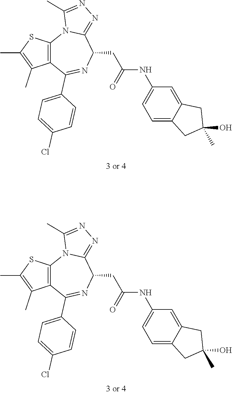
C12=C(SC(C)=C1C)N1C(=NN=C1C)C(CC(NC1=CC=C3C(=C1)CC(O)(C)C3)=O)N=C2C1=CC=C(Cl)C=C1.C12=C(SC(C)=C1C)N1C(=NN=C1C)C(CC(NC1=CC=C3C(=C1)CC(O)(C)C3)=O)N=C2C1=CC=C(Cl)C=C1
